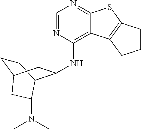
C1=NC(NC2C3CCC(C2)CC3N(C)C)=C2C(=N1)SC1=C2CCC1
